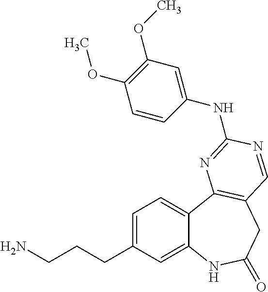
C1=C(CCCN)C=C2C(=C1)C1=C(CC(=O)N2)C=NC(NC2=CC(OC)=C(OC)C=C2)=N1
